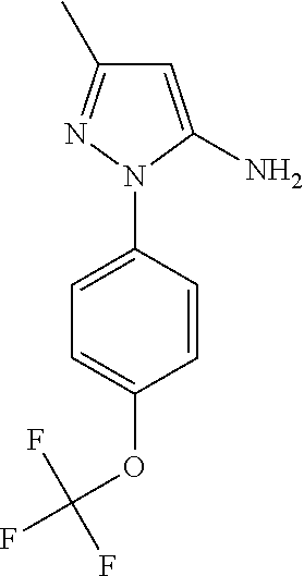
C1=C(N2C(N)=CC(C)=N2)C=CC(OC(F)(F)F)=C1
